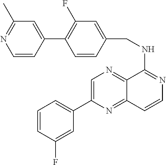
C1(C2=CN=C3C(=N2)C=CN=C3NCC2=CC(F)=C(C3=CC(C)=NC=C3)C=C2)=CC=CC(F)=C1
